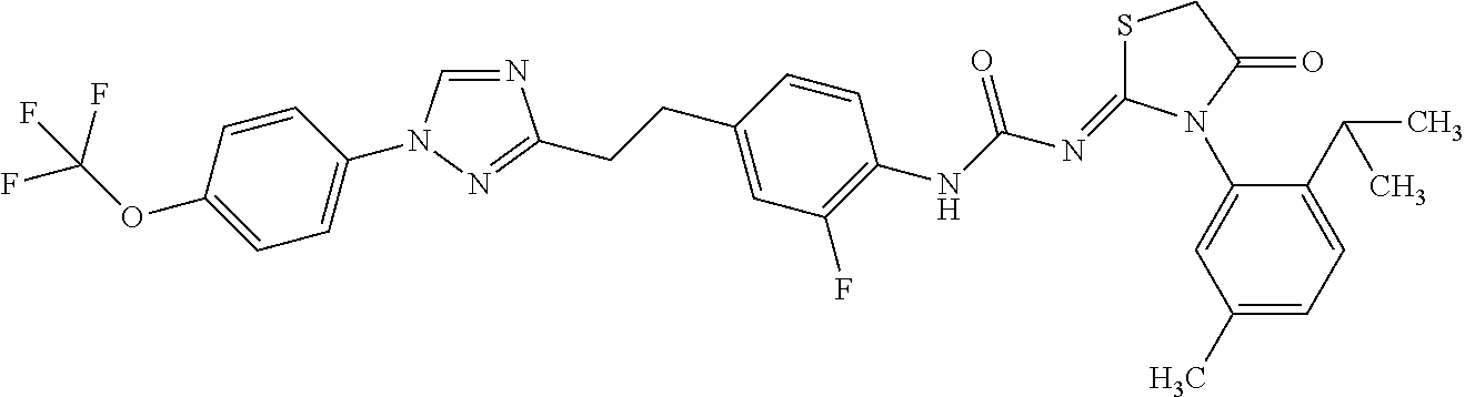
N1=CN(C2=CC=C(OC(F)(F)F)C=C2)N=C1CCC1=CC(F)=C(NC(N=C2SCC(=O)N2C2=CC(C)=CC=C2C(C)C)=O)C=C1
